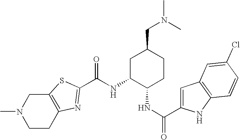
CN1CCC2=C(C1)SC(C(NC1C(NC(C3=CC4=C(N3)C=CC(Cl)=C4)=O)CCC(CN(C)C)C1)=O)=N2
